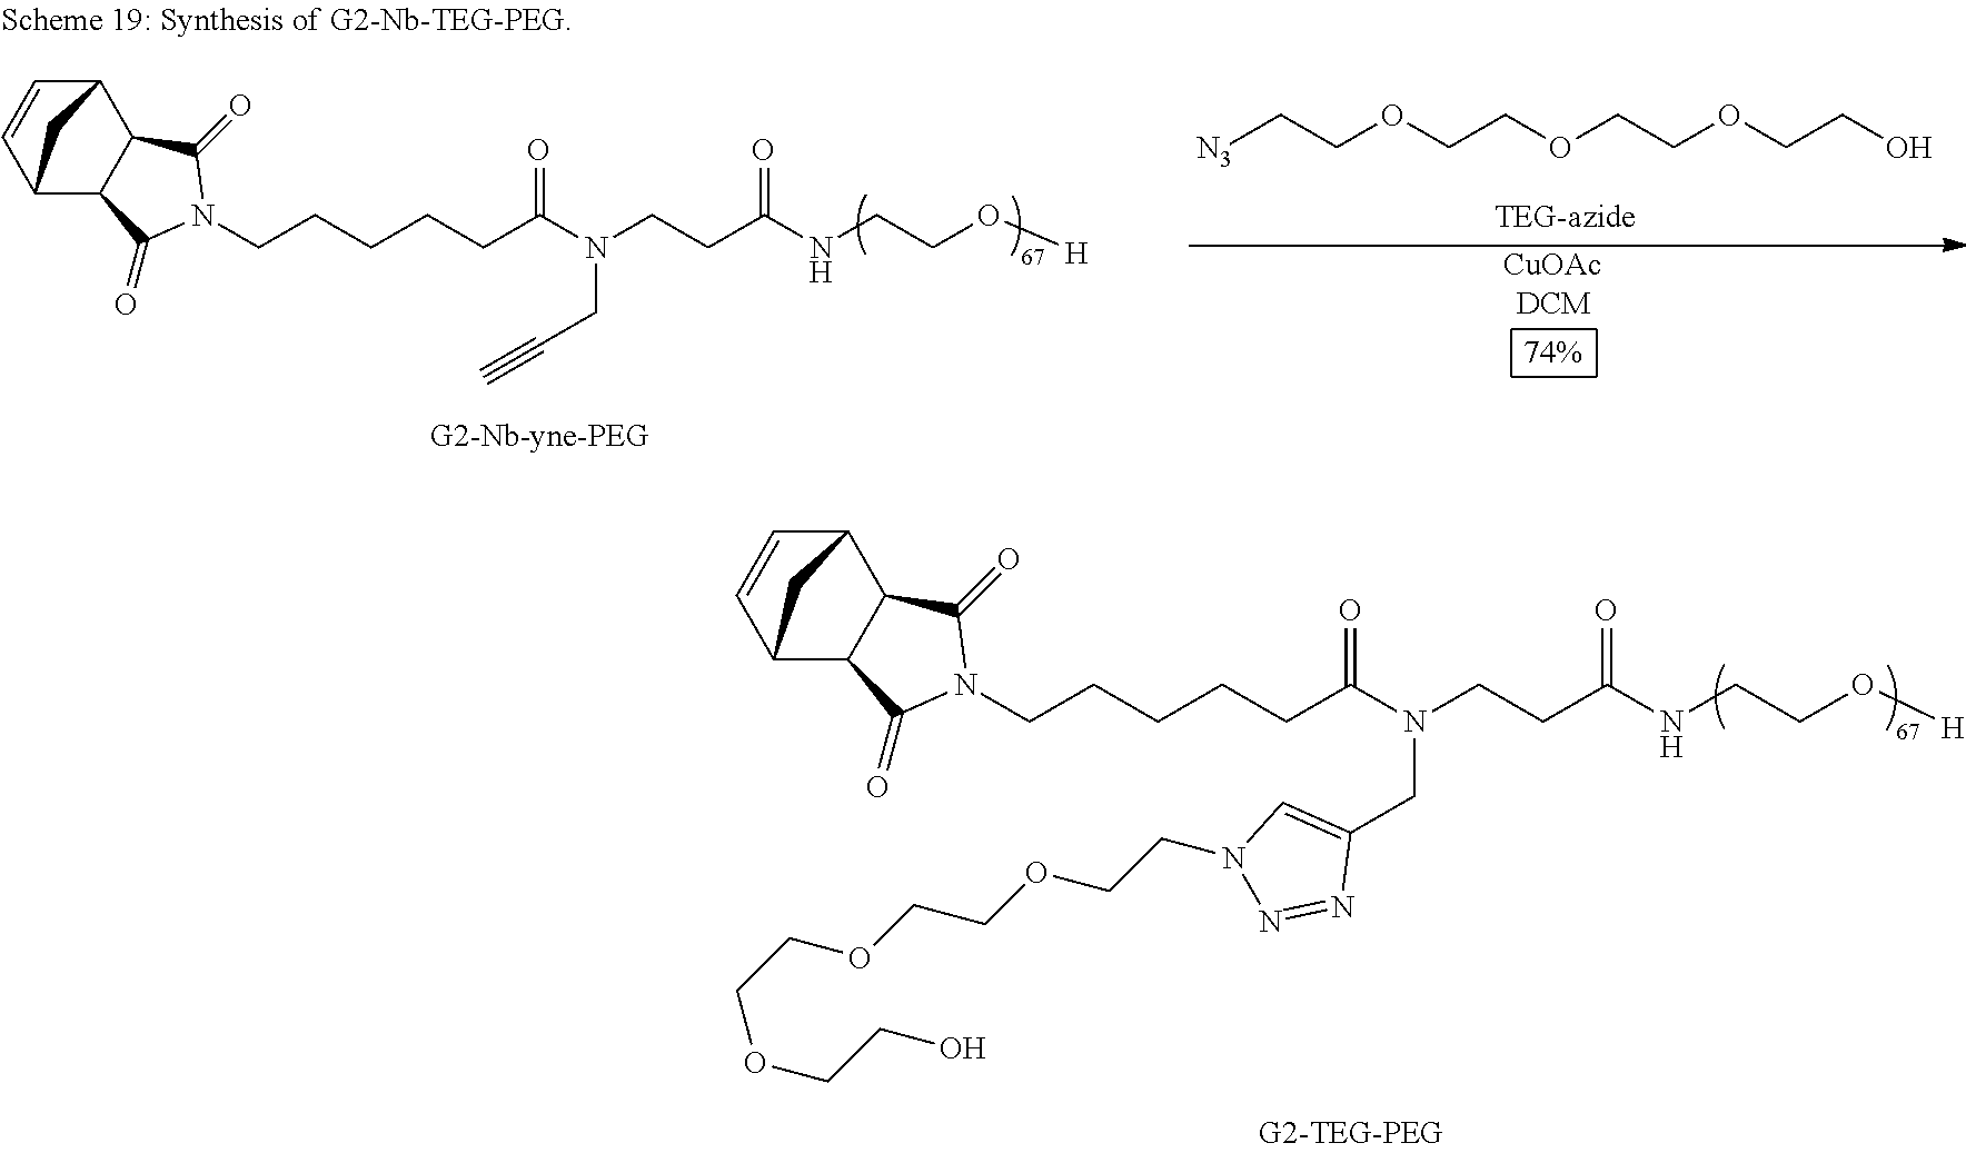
C12C=CC(C3C1C(=O)N(CCCCCC(N(CCC(=O)NCCO[H])CC1=CN(CCOCCOCCOCCO)N=N1)=O)C3=O)C2.[CuOAcDCM].[N3]CCOCCOCCOCCO.C12C=CC(C3C1C(=O)N(CCCCCC(N(CCC(=O)NCCO[H])CC#C)=O)C3=O)C2
